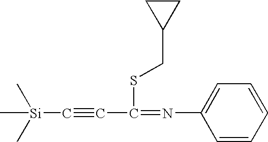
[Si](C#CC(=NC1=CC=CC=C1)SCC1CC1)(C)(C)C
